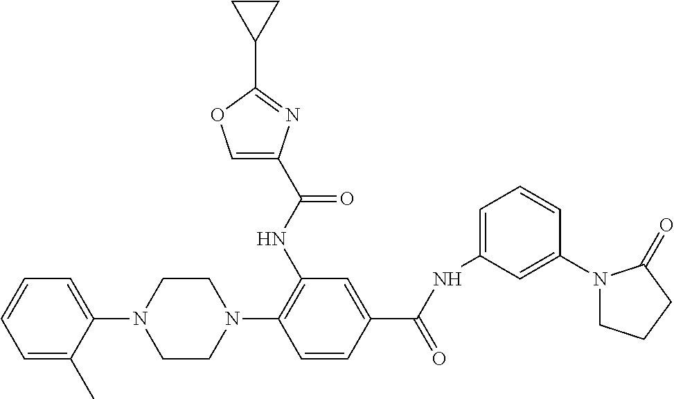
C1(N2CCN(C3=C(NC(C4=COC(C5CC5)=N4)=O)C=C(C(NC4=CC=CC(N5CCCC5=O)=C4)=O)C=C3)CC2)=CC=CC=C1C
